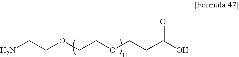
C(OCCOCCC(O)=O)CN
